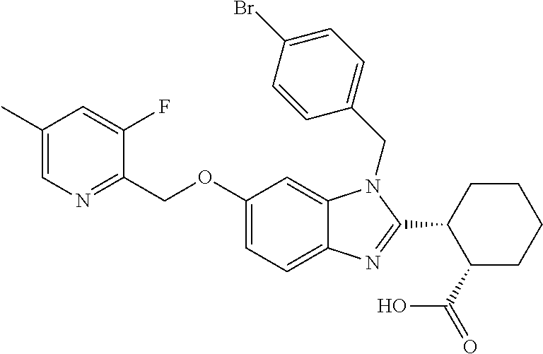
C1(OCC2=NC=C(C)C=C2F)=CC=C2C(=C1)N(CC1=CC=C(Br)C=C1)C(C1C(C(O)=O)CCCC1)=N2
